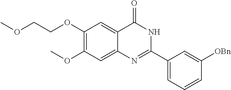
C1(OCCOC)=C(OC)C=C2C(=C1)C(=O)NC(C1=CC=CC([OBn])=C1)=N2
